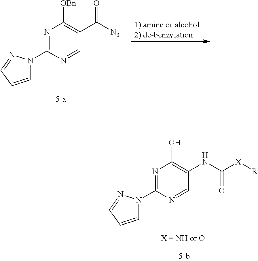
N1=C(N2C=CC=N2)N=CC(C([N3])=O)=C1[OBn].N1=C(N2C=CC=N2)N=CC(NC([X][R])=O)=C1O
